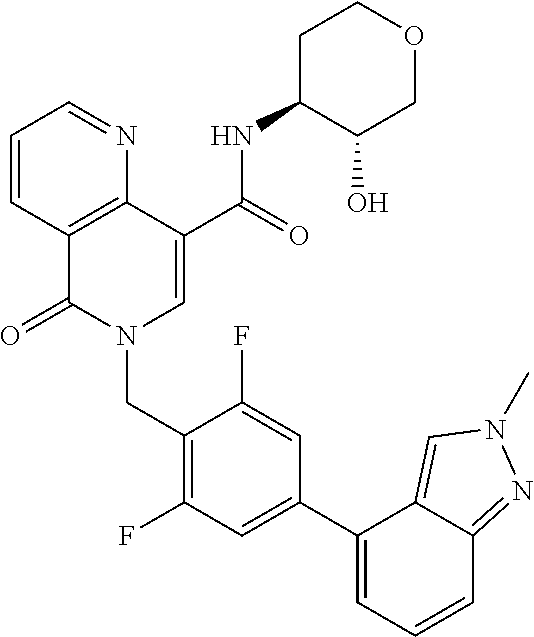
C1=CC2=C(N=C1)C(C(=O)NC1C(O)COCC1)=CN(CC1=C(F)C=C(C3=CC=CC4=NN(C)C=C34)C=C1F)C2=O
